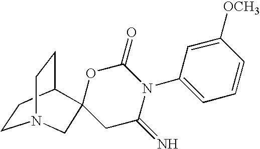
C1CC2CCN1CC21CC(=N)N(C2=CC=CC([OCH3])=C2)C(=O)O1
